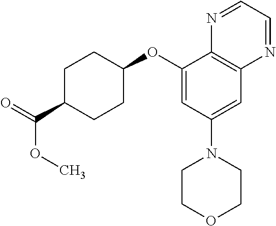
C1(OC2CCC(C(OC)=O)CC2)=CC(N2CCOCC2)=CC2=C1N=CC=N2
